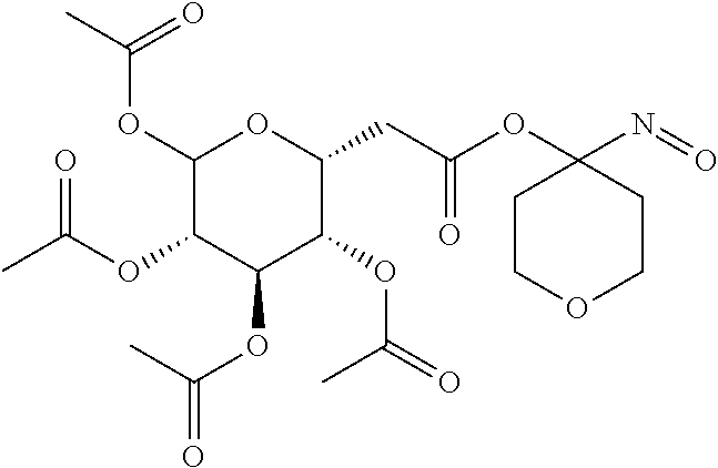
C1(OC(C)=O)C(OC(C)=O)C(OC(=O)C)C(OC(=O)C)C(CC(OC2(N=O)CCOCC2)=O)O1
